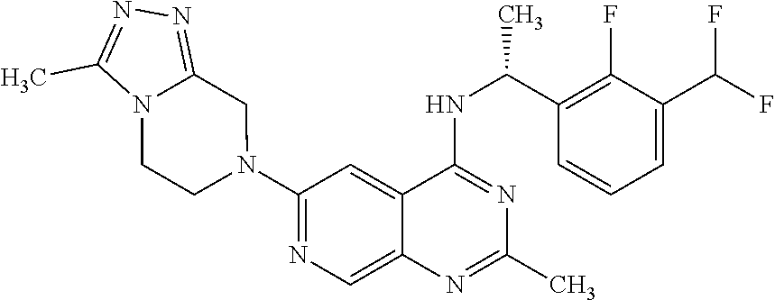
N1(C2=NC=C3C(=C2)C(NC(C2=C(F)C(C(F)F)=CC=C2)C)=NC(C)=N3)CC2=NN=C(C)N2CC1
